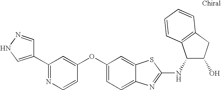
N1=C(C2=CNN=C2)C=C(OC2=CC=C3C(=C2)SC(NC2C(O)CC4=C2C=CC=C4)=N3)C=C1
